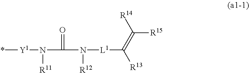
*[Y1]N(C(=O)N([L1]C([R13])=C([R14])[R15])[R12])[R11]
